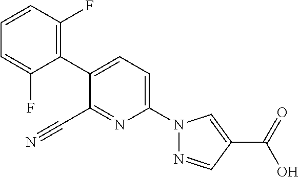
C1(C#N)=NC(N2N=CC(C(O)=O)=C2)=CC=C1C1=C(F)C=CC=C1F
